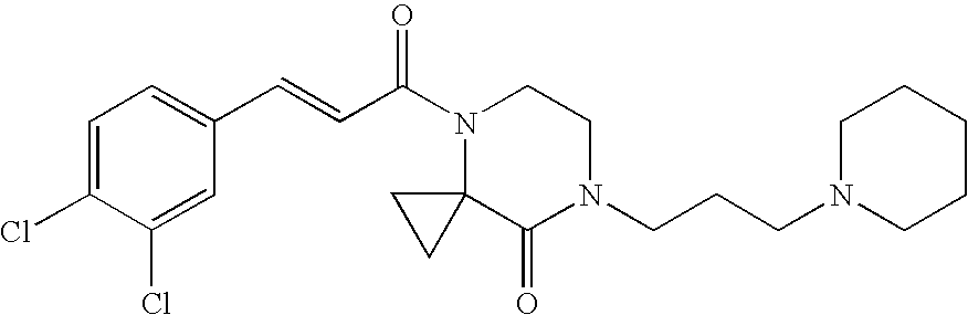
C1=C(Cl)C(Cl)=CC(C=CC(N2CCN(CCCN3CCCCC3)C(=O)C23CC3)=O)=C1
